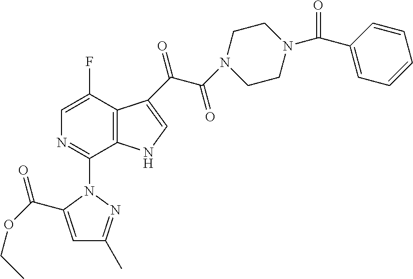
N1C=C(C(=O)C(N2CCN(C(C3=CC=CC=C3)=O)CC2)=O)C2=C1C(N1C(C(OCC)=O)=CC(C)=N1)=NC=C2F
